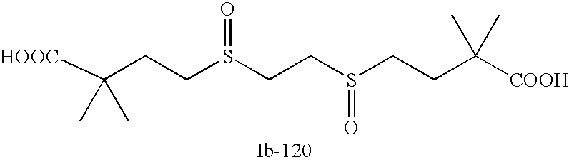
[HOOC]C(C)(C)CCS(=O)CCS(=O)CCC([COOH])(C)C
